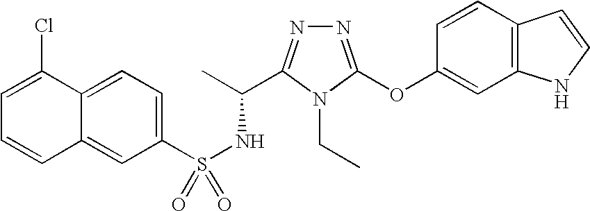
N1=C(OC2=CC3=C(C=C2)C=CN3)N(CC)C(C(C)NS(=O)(C2=CC=C3C(=C2)C=CC=C3Cl)=O)=N1
